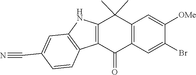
C12=C(C(C)(C)C3=C(C1=O)C=C(Br)C([OMe])=C3)NC1=C2C=CC(C#N)=C1
